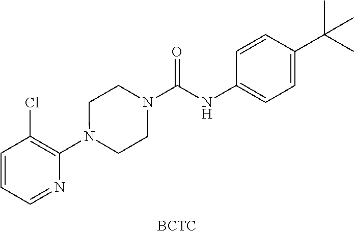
[BCTC].C1=CC=NC(N2CCN(C(NC3=CC=C(C(C)(C)C)C=C3)=O)CC2)=C1Cl
